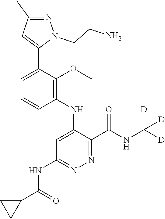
C1=CC=C(C2=CC(C)=NN2CCN)C(OC)=C1NC1=CC(NC(C2CC2)=O)=NN=C1C(NC([D])([D])[D])=O
